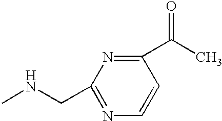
N1=C(CNC)N=C(C(C)=O)C=C1
